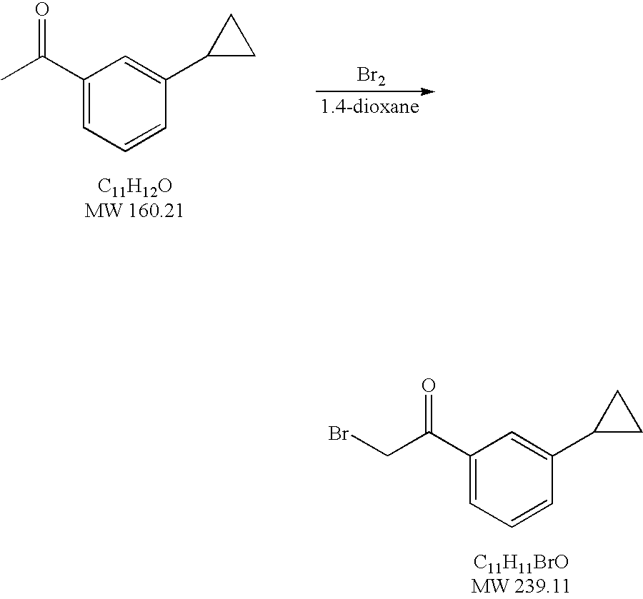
C1(C(CBr)=O)=CC=CC(C2CC2)=C1.C1(C(C)=O)=CC=CC(C2CC2)=C1.[Br2]
